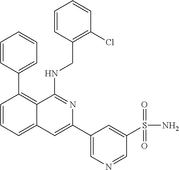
C1=CC(C2=C3C(=CC=C2)C=C(C2=CN=CC(S(=O)(=O)N)=C2)N=C3NCC2=C(Cl)C=CC=C2)=CC=C1
